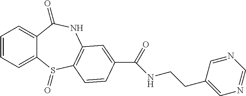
C1=CC=C2C(=C1)C(=O)NC1=C(S2=O)C=CC(C(=O)NCCC2=CN=CN=C2)=C1
